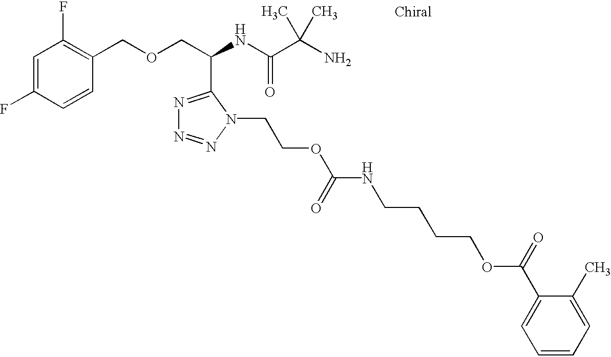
C1=C(F)C=CC(COCC(NC(C(N)(C)C)=O)C2=NN=NN2CCOC(=O)NCCCCOC(C2=CC=CC=C2C)=O)=C1F
